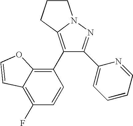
C1CCC2=C(C3=C4C(=C(F)C=C3)C=CO4)C(C3=CC=CC=N3)=NN12
